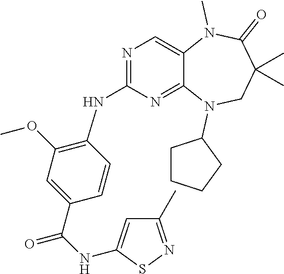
C1=CC(C(NC2=CC(C)=NS2)=O)=CC(OC)=C1NC1=NC=C2C(=N1)N(C1CCCC1)CC(C)(C)C(=O)N2C
